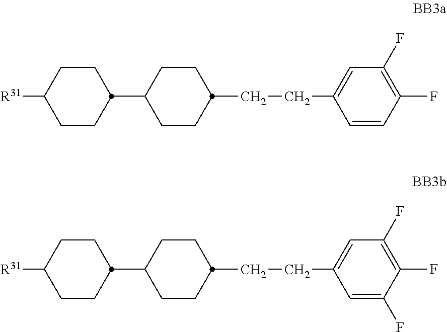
C1CC(C2CCC(CCC3=CC(F)=C(F)C=C3)CC2)CCC1[R31].C1CC(C2CCC(CCC3=CC(F)=C(F)C(F)=C3)CC2)CCC1[R31]
